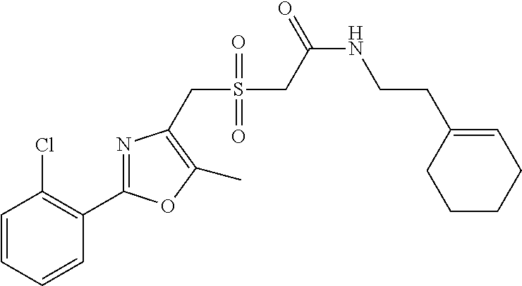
C1=CC=CC(C2=NC(CS(=O)(=O)CC(NCCC3=CCCCC3)=O)=C(C)O2)=C1Cl
